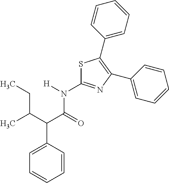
C1(N([H])C(C(C(C)CC)C2=CC=CC=C2)=O)=NC(C2=CC=CC=C2)=C(C2=CC=CC=C2)S1
